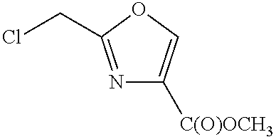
N1=C(CCl)OC=C1[C(O)OCH3]
